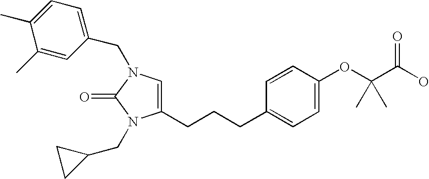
C1=C(CCCC2=CC=C(OC(C(O)=O)(C)C)C=C2)N(CC2CC2)C(=O)N1CC1=CC=C(C)C(C)=C1
